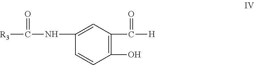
C1(NC([R3])=O)=CC(C(=O)[H])=C(O)C=C1
